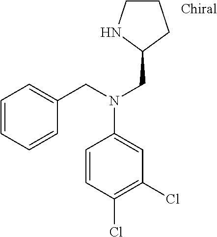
C1CCC(CN(C2=CC(Cl)=C(Cl)C=C2)CC2=CC=CC=C2)N1
